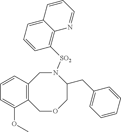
C12=C(COCC(CC3=CC=CC=C3)N([SO2]C3=C4C(=CC=C3)C=CC=N4)C1)C(OC)=CC=C2
